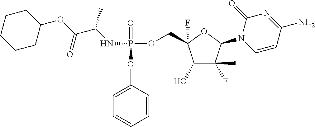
C1=CC=CC(OP(=O)(OCC2(F)C(O)C(F)(C)C(N3C=CC(N)=NC3=O)O2)NC(C)C(=O)OC2CCCCC2)=C1
